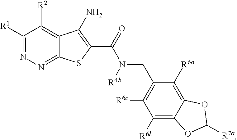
C1([R1])=NN=C2C(=C1[R2])C(N)=C(C(N(CC1=C([R6c])C([R6b])=C3C(=C1[R6a])OC([R7a])O3)[R4b])=O)S2
